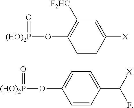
C1([F2HC])=C(O[(HO)2P]=O)C=CC([X])=C1.C1=C(O[(HO)2P]=O)C=CC(C([X])F)=C1
